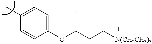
C1(C)=CC=C(OCCC[N(CH2CH3)3])C=C1
